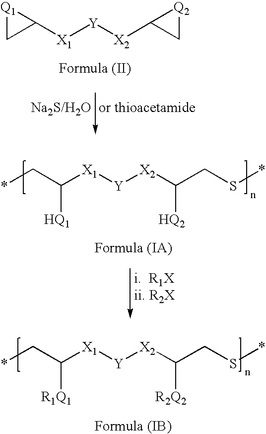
C1([X1][Y][X2]C2C[Q2]2)[Q1]C1.*CC([X1][Y][X2]C(CS*)[R2Q2])[R1Q1].*CC([X1][Y][X2]C(CS*)[HQ2])[HQ1]
